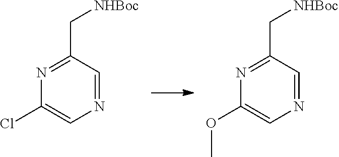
N1=C(C[NHBoc])C=NC=C1Cl.N1=C(C[NHBoc])C=NC=C1OC
